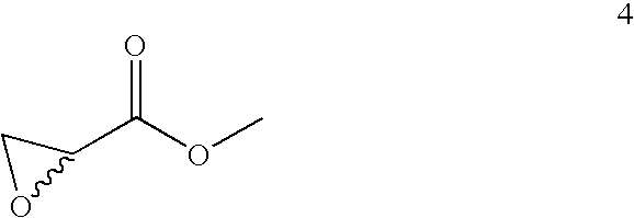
C1(C(OC)=O)CO1
